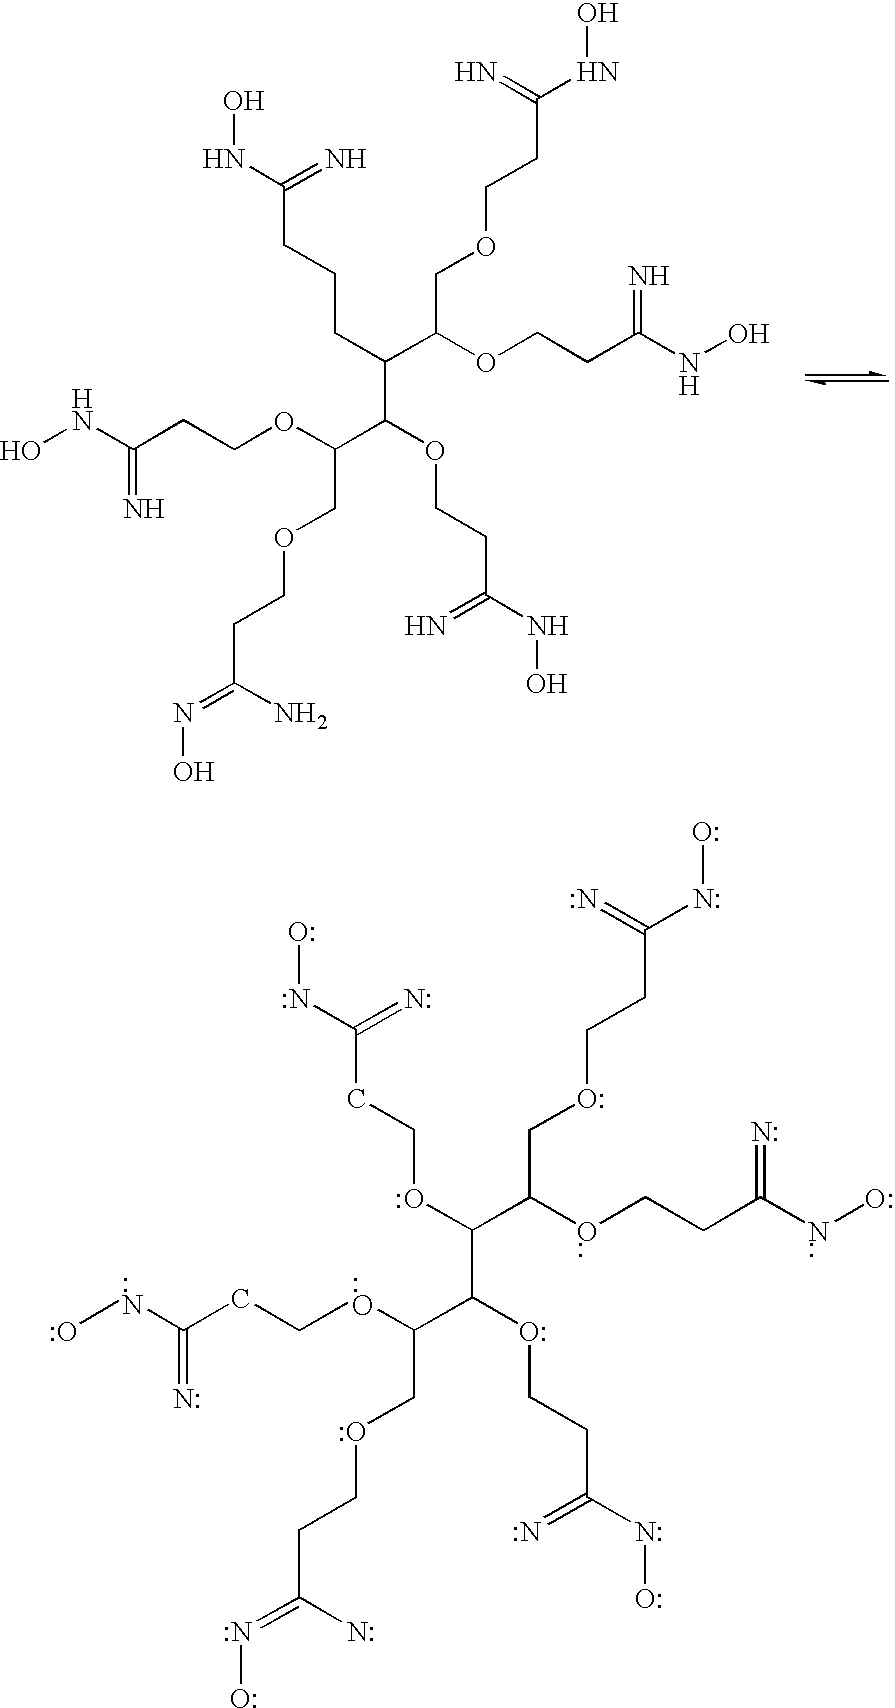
ONC(CCOC(C(OCCC(NO)=N)C(CCCC(NO)=N)C(OCCC(NO)=N)COCCC(NO)=N)COCCC(=NO)N)=N.ONC(CCOC(C(OCCC(NO)=N)C(OCCC(NO)=N)C(OCCC(NO)=N)COCCC(NO)=N)COCCC(=NO)N)=N
